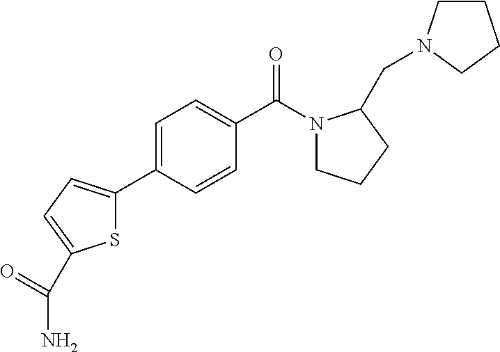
C1(C2=CC=C(C(N)=O)S2)=CC=C(C(N2CCCC2CN2CCCC2)=O)C=C1
